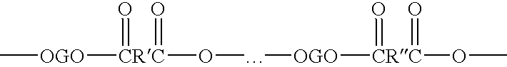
C[OGO][CRC](OC[OGO][CRC](OC)(=O)=O)(=O)=O
